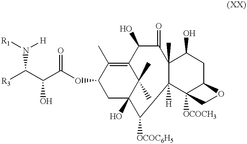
C1(OC(C(C([R3])N([H])[R1])O)=O)CC2(O)C(C)(C)C(=C1C)C(O)C(=O)C1(C)C([H])(C3([OCOCH3])C(CC1O)OC3)C2[OCOC6H5]
